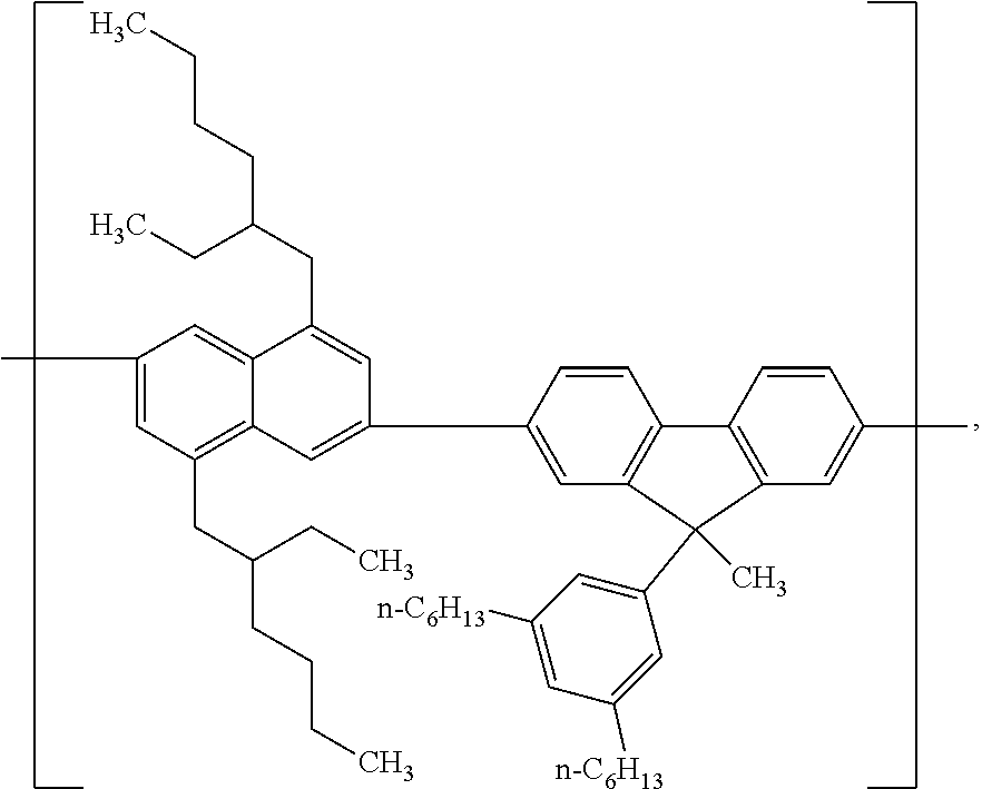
C1=CC(C2=CC3=C(CC(CCCC)CC)C=C(C)C=C3C(CC(CCCC)CC)=C2)=CC2=C1C1=C(C=C(C)C=C1)C2(C1=CC([n-C6H13])=CC([n-C6H13])=C1)C
